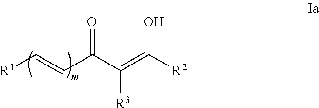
O=C(C(=C([R2])O)[R3])C=C[R1]
